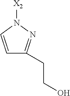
N1([X2])C=CC(CCO)=N1
